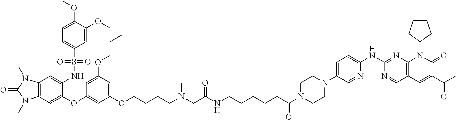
C12=C(C=C(OC3=CC(OCCCCN(C)CC(NCCCCCC(=O)N4CCN(C5=CC=C(NC6=NC7=C(C=N6)C(C)=C(C(C)=O)C(=O)N7C6CCCC6)N=C5)CC4)=O)=CC(OCCC)=C3)C(NS(C3=CC=C(OC)C(OC)=C3)(=O)=O)=C1)N(C)C(=O)N2C
